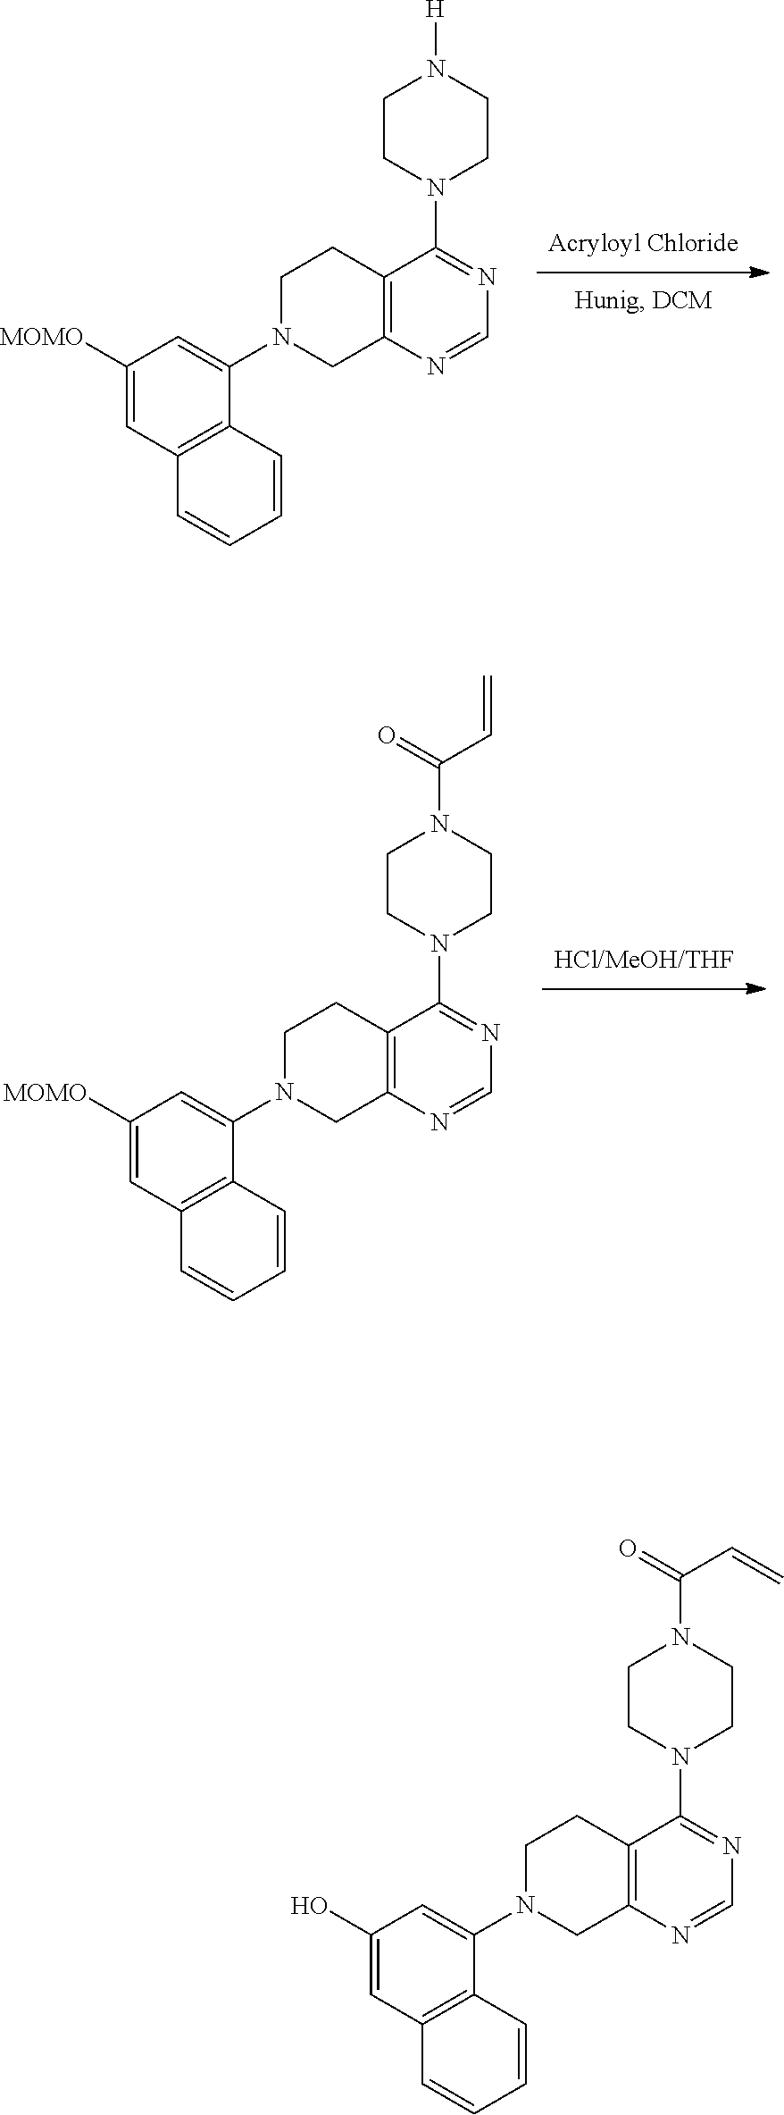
C12=C(N=CN=C1N1CCN([H])CC1)CN(C1=CC([MOMO])=CC3=C1C=CC=C3)CC2.C12=C(N=CN=C1N1CCN(C(=O)C=C)CC1)CN(C1=CC([MOMO])=CC3=C1C=CC=C3)CC2.C12=C(N=CN=C1N1CCN(C(=O)C=C)CC1)CN(C1=CC(O)=CC3=C1C=CC=C3)CC2
